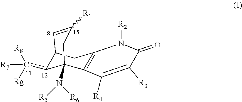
c([R7])([R8])([Rg])c1C2CC3=C(C([R4])=C([R3])C(=O)N3[R2])C1(N([R5])[R6])CC([R1])=C2
